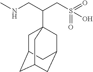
CNCC(CS(O)(=O)=O)C12CC3CC(CC(C1)C3)C2
